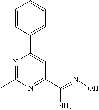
C1=CC(C2=CC(C(=NO)N)=NC(C)=N2)=CC=C1
